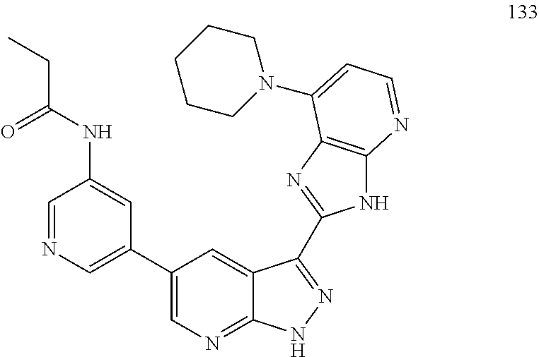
C1=NC=C(C2=CN=C3C(=C2)C(C2=NC4=C(N2)N=CC=C4N2CCCCC2)=NN3)C=C1NC(CC)=O
